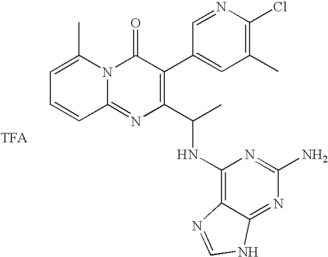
C1=C(C)N2C(=NC(C(C)NC3=C4C(=NC(N)=N3)NC=N4)=C(C3=CC(C)=C(Cl)N=C3)C2=O)C=C1
